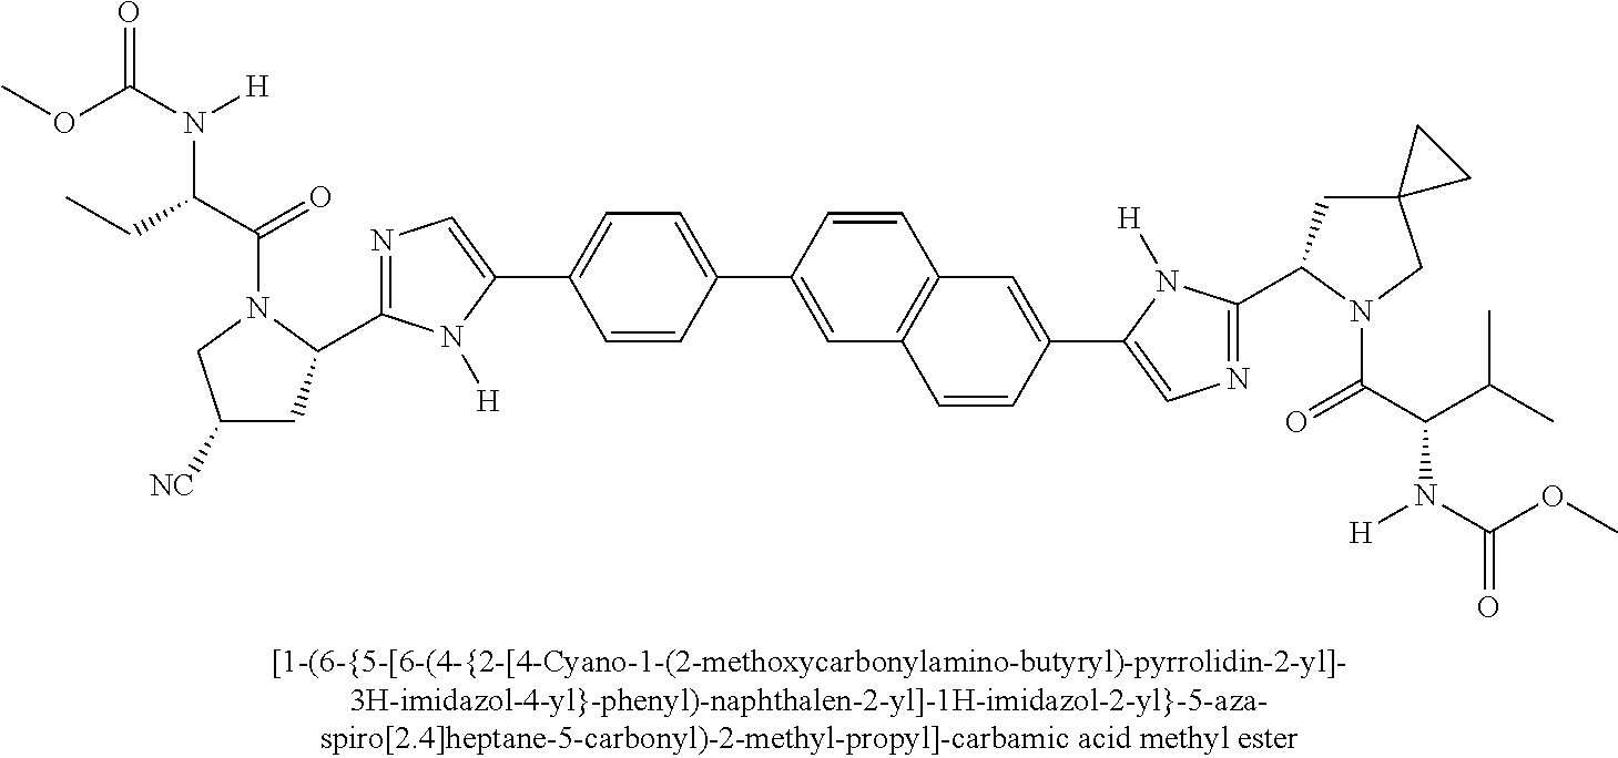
C1=CC(C2=CC3=C(C=C2)C=C(C2=CN=C(C4CC5(CN4C(=O)C(N([H])C(=O)OC)C(C)C)CC5)N2[H])C=C3)=CC=C1C1=CN=C(C2CC([NC])CN2C(=O)C(N([H])C(=O)OC)CC)N1[H]
